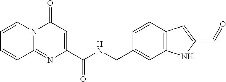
C1=CN2C(=NC(C(NCC3=CC4=C(C=C3)C=C(C=O)N4)=O)=CC2=O)C=C1
